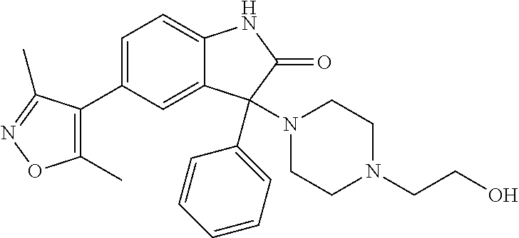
C1=C(C2=C(C)ON=C2C)C=C2C(=C1)NC(=O)C2(N1CCN(CCO)CC1)C1=CC=CC=C1
